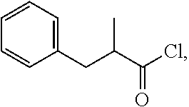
C1(CC(C(Cl)=O)C)=CC=CC=C1
